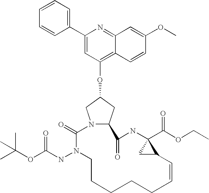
C1(C2=CC(OC3CN4C(C3)C(=O)NC3(C(OCC)=O)CC3C=CCCCCCN(NC(OC(C)(C)C)=O)C4=O)=C3C(=N2)C=C(OC)C=C3)=CC=CC=C1
